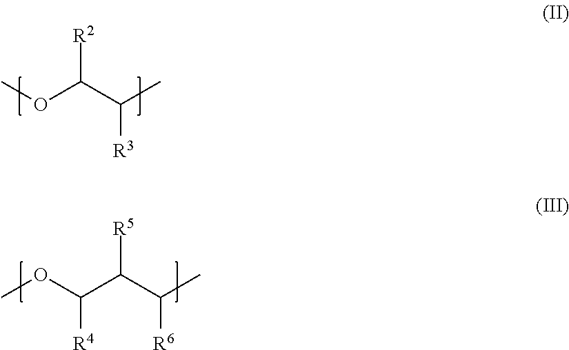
COC(C(C)[R3])[R2].COC(C(C(C)[R6])[R5])[R4]
